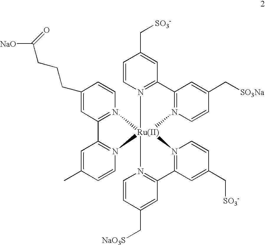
C1(CCCC([NaO])=O)=CC2=N(C=C1)[Ru]13(N4=C2C=C(C)C=C4)(N2=C(C=C(C[SO3Na])C=C2)C2=N1C=CC(C[SO3-])=C2)N1=C(C=C(C[SO3-])C=C1)C1=N3C=CC(C[NaO3S])=C1
